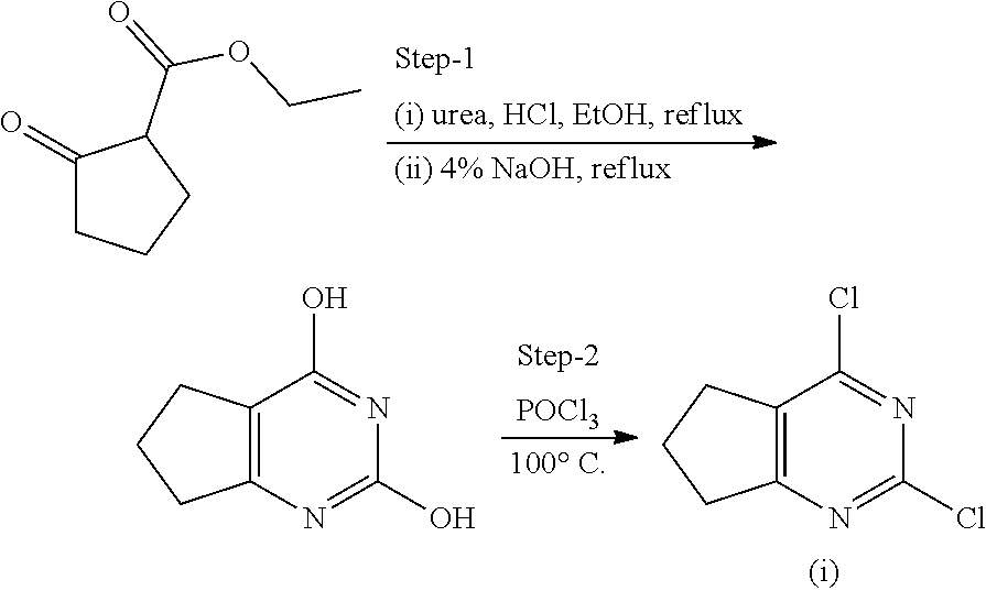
C1(=O)CCCC1C(=O)OCC.C12=C(N=C(Cl)N=C1Cl)CCC2.[POCl3].C12=C(N=C(O)N=C1O)CCC2
